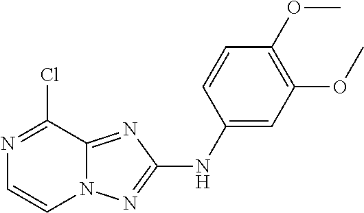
C12=NC(NC3=CC(OC)=C(OC)C=C3)=NN1C=CN=C2Cl
